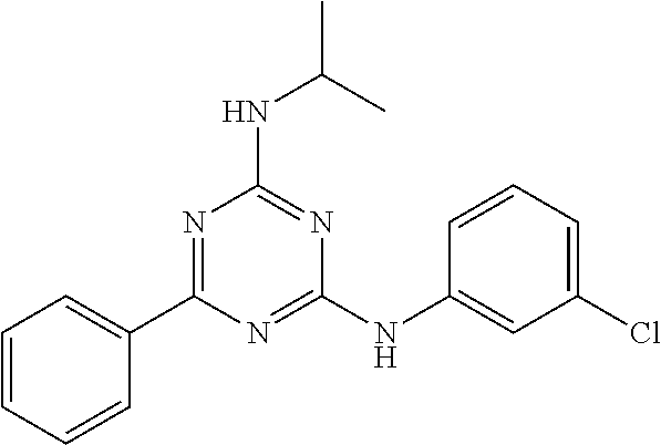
N(C(C)C)C1=NC(NC2=CC(Cl)=CC=C2)=NC(C2=CC=CC=C2)=N1
